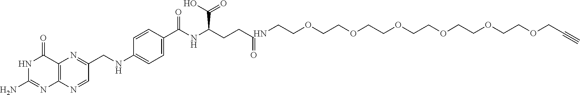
C1(CNC2=CC=C(C(=O)NC(CCC=O)C(O)=O)C=C2)=NC2=C(N=C1)N=C(N)NC2=O.NCCOCCOCCOCCOCCOCCOCC#C
